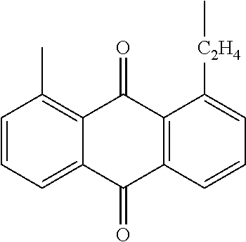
C1=CC=C2C(=C1C)C(=O)C1=C(C2=O)C=CC=C1[C2H4]C
